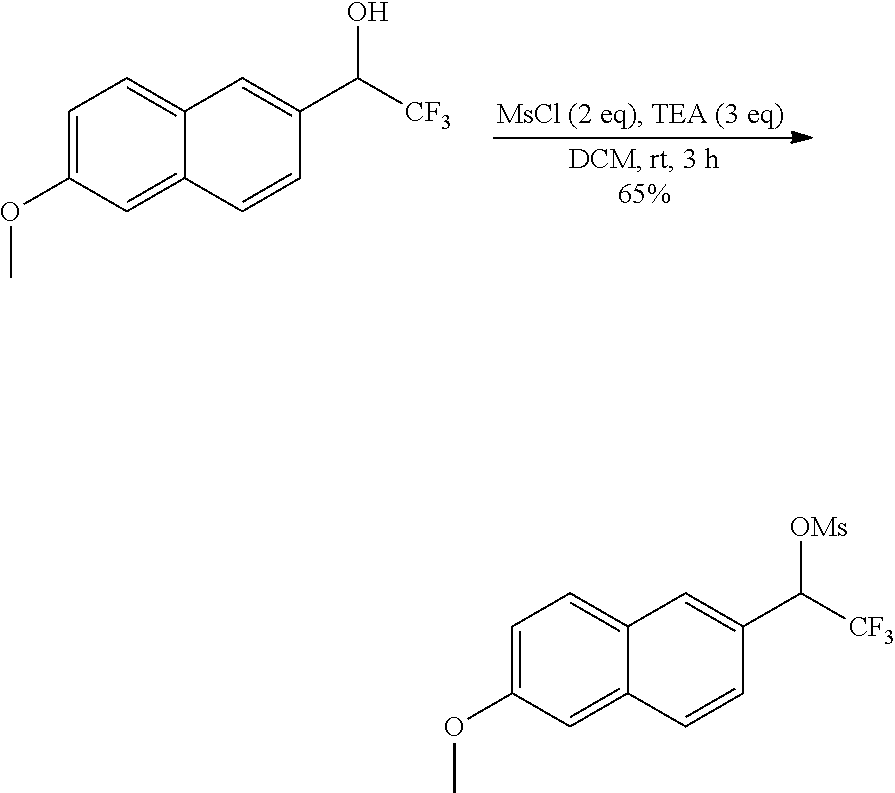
C1=C(OC)C=C2C(=C1)C=C(C([CF3])O)C=C2.C1=C(OC)C=C2C(=C1)C=C(C([CF3])[OMs])C=C2
